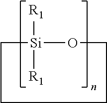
C1[Si]([R1])([R1])OCCC1
